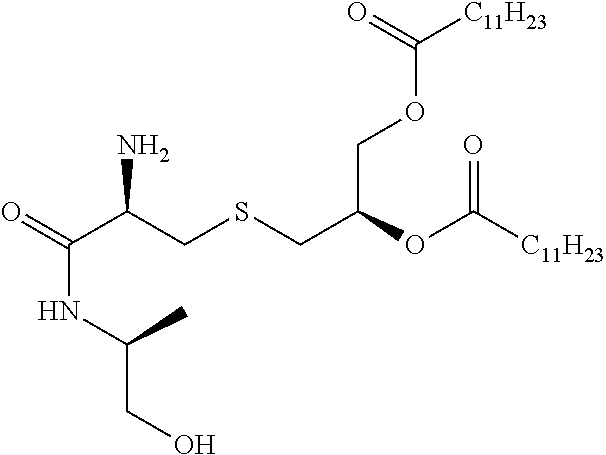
O=C(C(CSCC(OC([C11H23])=O)COC([C11H23])=O)N)NC(CO)C
